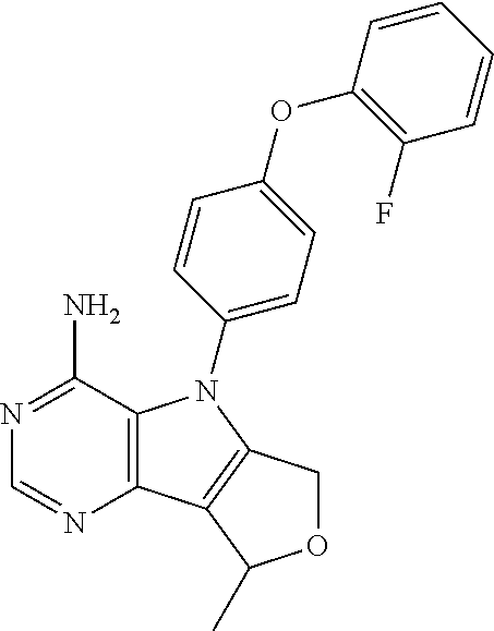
C12=C(C(N)=NC=N1)N(C1=CC=C(OC3=C(F)C=CC=C3)C=C1)C1=C2C(C)OC1
